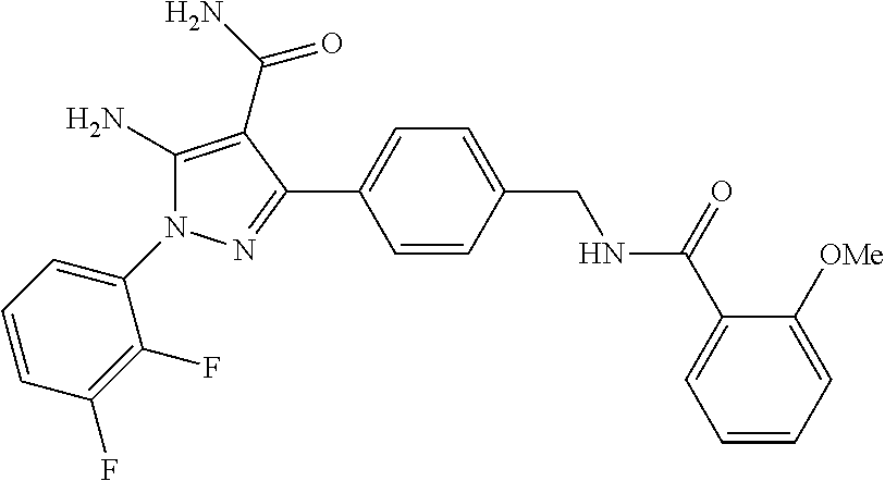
C1(N)=C(C(N)=O)C(C2=CC=C(CNC(C3=CC=CC=C3[OMe])=O)C=C2)=NN1C1=CC=CC(F)=C1F
